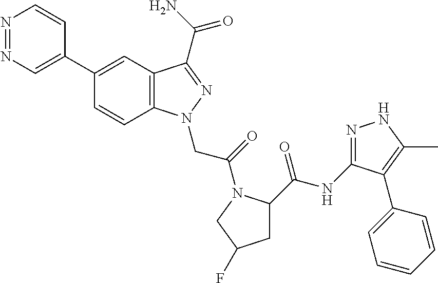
N1=NC=C(C2=CC3=C(C=C2)N(CC(=O)N2C(C(=O)NC4=NNC(C)=C4C4=CC=CC=C4)CC(F)C2)N=C3C(N)=O)C=C1
